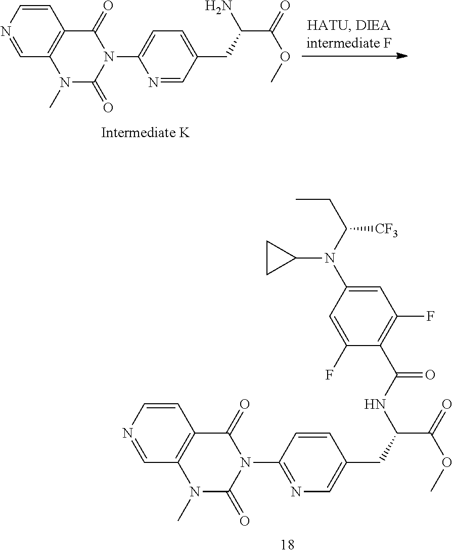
C1=CN=CC2=C1C(=O)N(C1=NC=C(CC(C(=O)OC)NC(=O)C3=C(F)C=C(N(C(CC)[CF3])C4CC4)C=C3F)C=C1)C(=O)N2C.C1=CN=CC2=C1C(=O)N(C1=CC=C(CC(C(=O)OC)N)C=N1)C(=O)N2C
